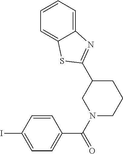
C1(C2=NC3=CC=CC=C3S2)CN(C(=O)C2=CC=C(I)C=C2)CCC1
